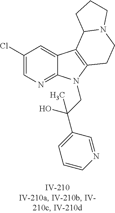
C1(Cl)=CN=C2C(=C1)C1=C(N2CC(C2=CC=CN=C2)(O)C)CCN2C1CCC2
